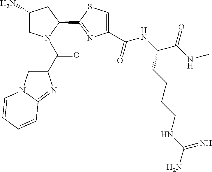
C1(N)CN(C(C2=CN3C(=N2)C=CC=C3)=O)C(C2=NC(C(NC(C(NC)=O)CCCCNC(N)=N)=O)=CS2)C1
